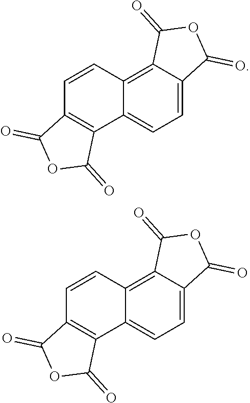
C12=CC=C3C(=C1C=CC1=C2C(=O)OC1=O)C(=O)OC3=O.C12=CC=C3C(=C1C=CC1=C2C(=O)OC1=O)C(=O)OC3=O
